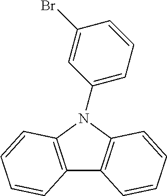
C12=C(N(C3=CC=CC(Br)=C3)C3=C1C=CC=C3)C=CC=C2
